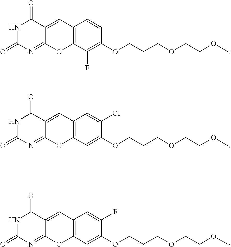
N1C(=O)N=C2C(=CC3=C(O2)C(F)=C(OCCCOCCOC)C=C3)C1=O.N1C(=O)N=C2C(=CC3=C(O2)C=C(OCCCOCCOC)C(Cl)=C3)C1=O.N1C(=O)N=C2C(=CC3=C(O2)C=C(OCCCOCCOC)C(F)=C3)C1=O
